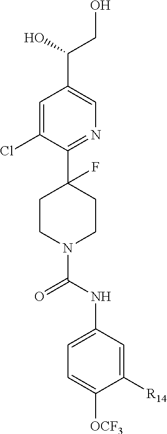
C1=C(Cl)C(C2(F)CCN(C(NC3=CC=C([OCF3])C([R14])=C3)=O)CC2)=NC=C1C(O)CO
